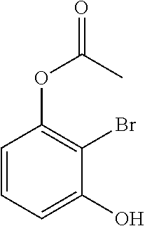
C1=CC=C(O)C(Br)=C1OC(C)=O
